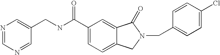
N1=CN=CC(CNC(C2=CC=C3C(=C2)C(=O)N(CC2=CC=C(Cl)C=C2)C3)=O)=C1
